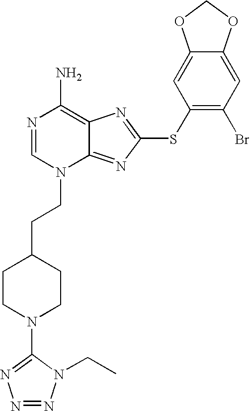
N1=CN(CCC2CCN(C3=NN=NN3CC)CC2)C2=NC(SC3=C(Br)C=C4C(=C3)OCO4)=NC2=C1N
